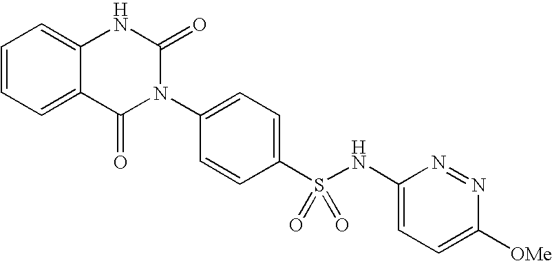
C1=CC=C2C(=C1)NC(=O)N(C1=CC=C(S(NC3=CC=C([OMe])N=N3)(=O)=O)C=C1)C2=O
